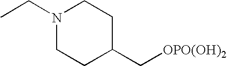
CCN1CCC(C[OPO(OH)2])CC1
